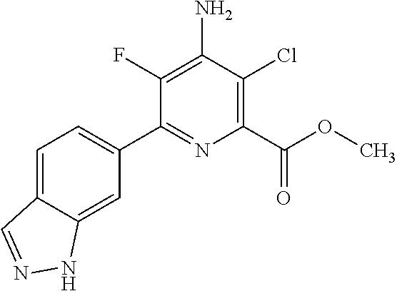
C1(C2=CC=C3C(=C2)NN=C3)=NC(C(OC)=O)=C(Cl)C(N)=C1F
